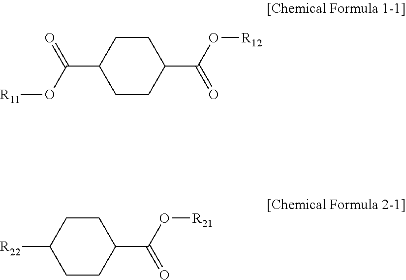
C1CC(C(=O)O[R11])CCC1C(O[R12])=O.C1CC([R22])CCC1C(O[R21])=O
